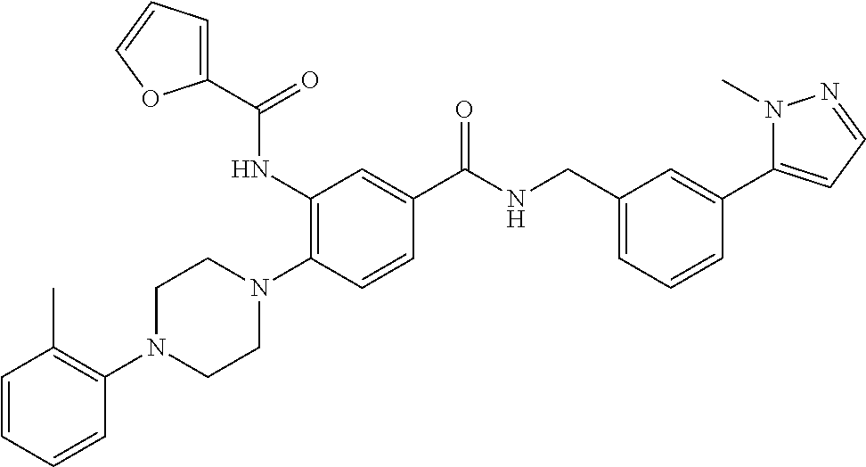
N1(C2=C(C)C=CC=C2)CCN(C2=C(NC(C3=CC=CO3)=O)C=C(C(NCC3=CC=CC(C4=CC=NN4C)=C3)=O)C=C2)CC1
